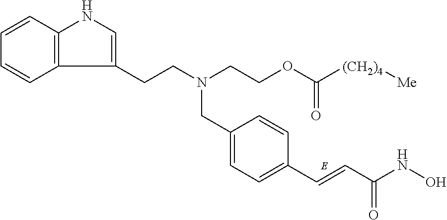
C1=CC2=C(C=C1)C(CCN(CC1=CC=C(C=CC(NO)=O)C=C1)CCOC([(CH2)4][Me])=O)=CN2
